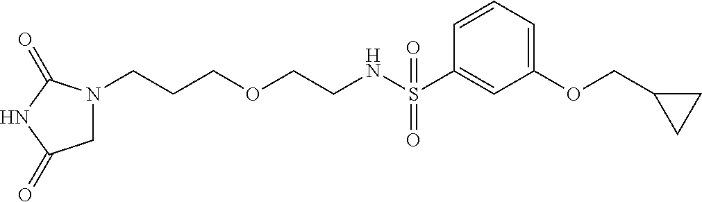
C1=CC=C(OCC2CC2)C=C1S(NCCOCCCN1CC(=O)NC1=O)(=O)=O
